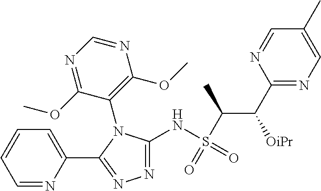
N1=C(NS(=O)(=O)C(C)C([OiPr])C2=NC=C(C)C=N2)N(C2=C(OC)N=CN=C2OC)C(C2=CC=CC=N2)=N1
